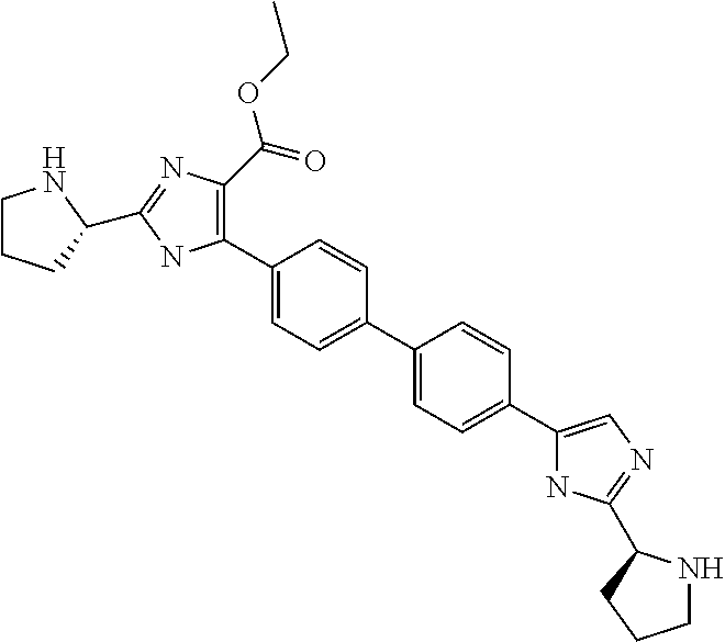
C1(C2=C(C(=O)OCC)N=C(C3CCCN3)N2)=CC=C(C2=CC=C(C3=CN=C(C4NCCC4)N3)C=C2)C=C1
